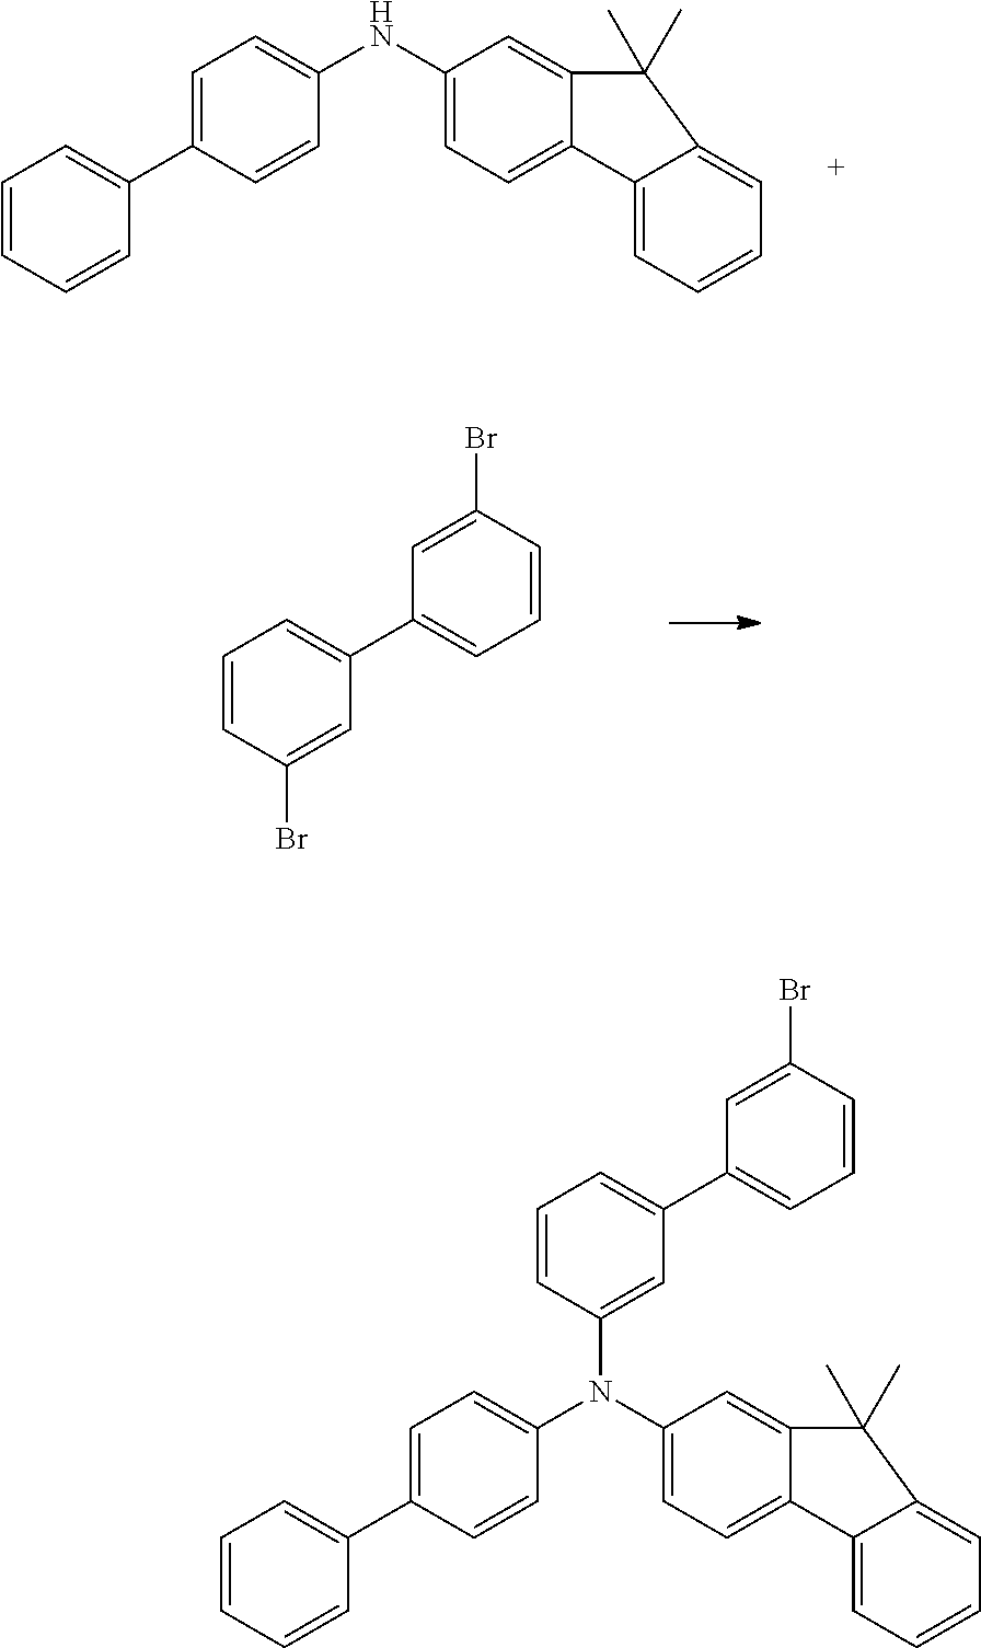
C1=C(C2=CC=CC=C2)C=CC(NC2=CC=C3C(=C2)C(C)(C)C2=CC=CC=C32)=C1.C1=CC(Br)=CC(C2=CC=CC(Br)=C2)=C1.C1=C(C2=CC=CC=C2)C=CC(N(C2=CC=C3C(=C2)C(C)(C)C2=CC=CC=C32)C2=CC(C3=CC=CC(Br)=C3)=CC=C2)=C1
